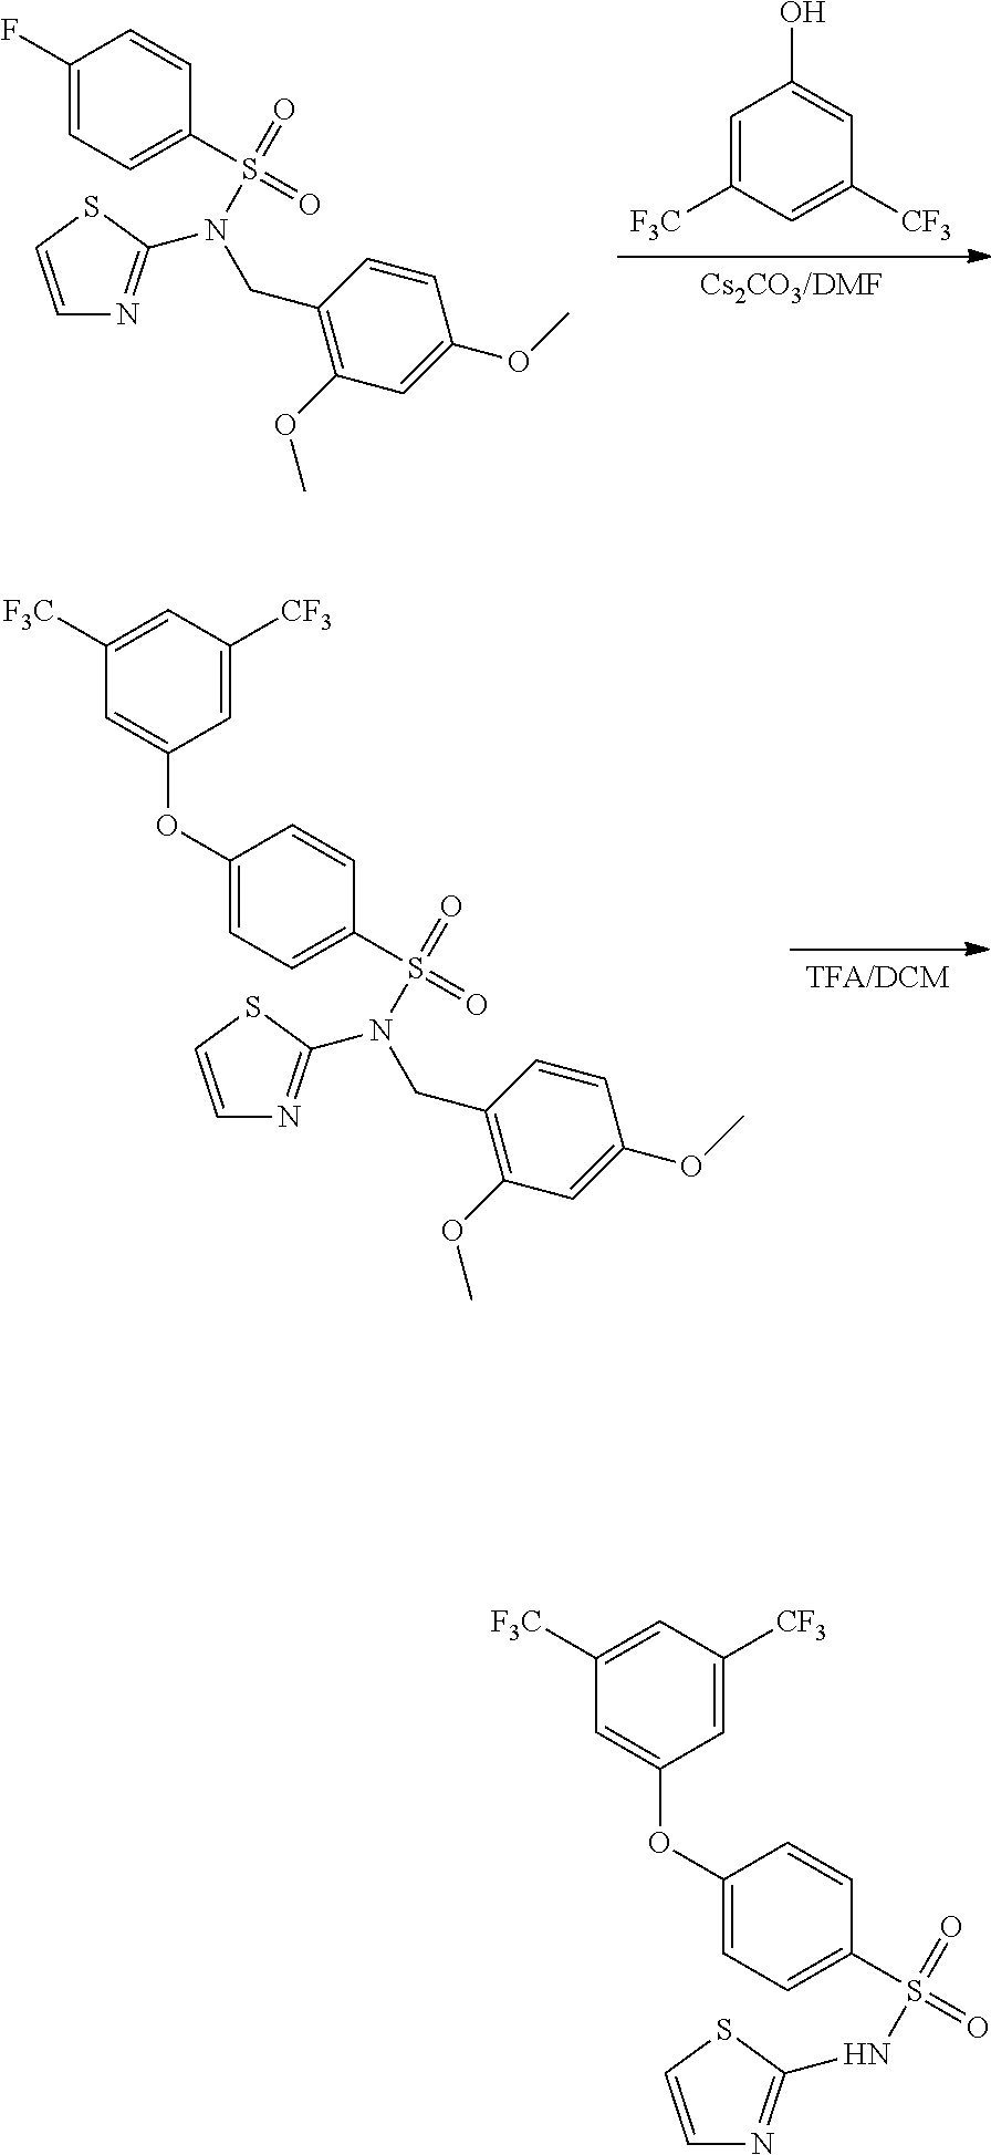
[Cs2CO3/DMF].C1=C([F3C])C=C([CF3])C=C1O.C1=CSC(N(CC2=C(OC)C=C(OC)C=C2)S(=O)(=O)C2=CC=C(F)C=C2)=N1.[TFA/DCM].C1=CSC(N(CC2=C(OC)C=C(OC)C=C2)S(=O)(=O)C2=CC=C(OC3=CC([F3C])=CC([CF3])=C3)C=C2)=N1.C1=CSC(NS(=O)(=O)C2=CC=C(OC3=CC([F3C])=CC([CF3])=C3)C=C2)=N1
